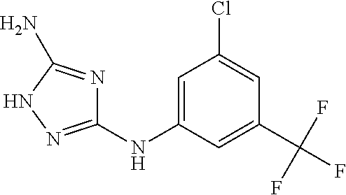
C1=C(NC2=NNC(N)=N2)C=C(C(F)(F)F)C=C1Cl
